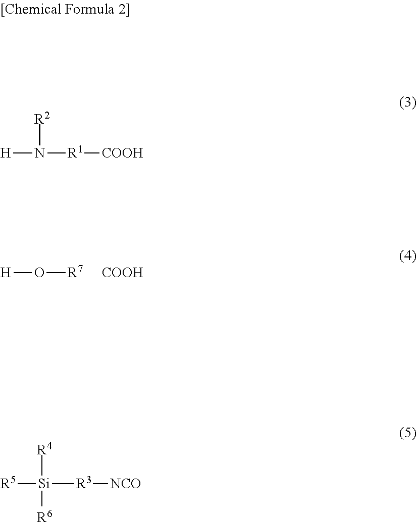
[H]O[R7].[COOH].[H]N([R2])[R1][COOH].[R5][Si]([R4])([R6])[R3][NCO]
